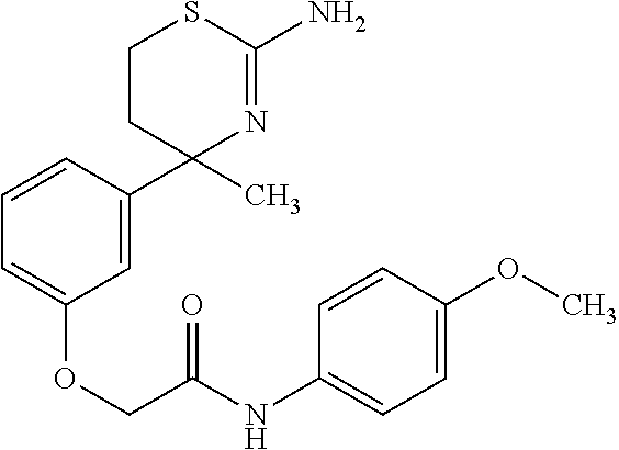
C1CC(C2=CC(OCC(NC3=CC=C(OC)C=C3)=O)=CC=C2)(C)N=C(N)S1
